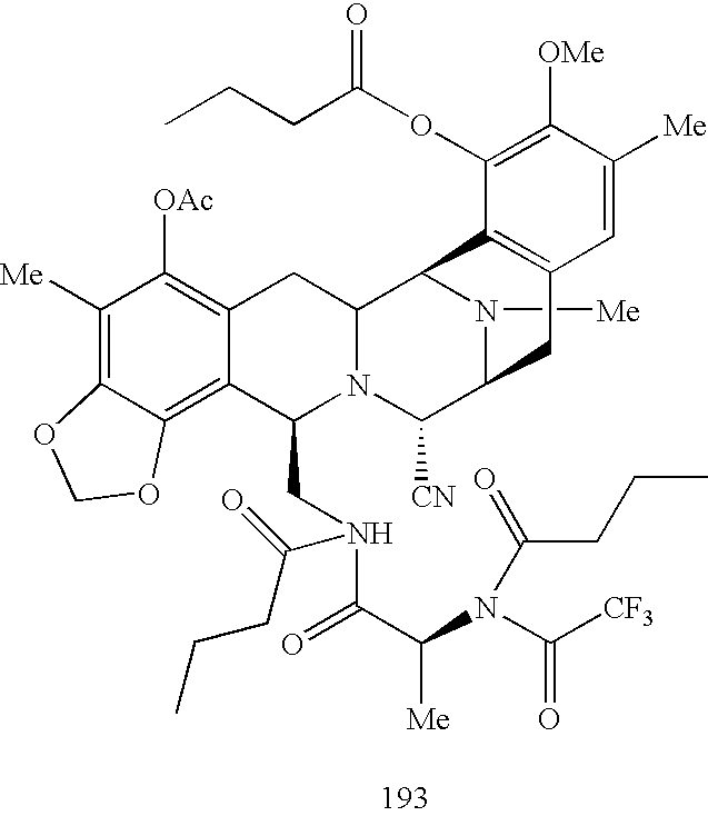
C1([Me])=C2C(=C3C(=C1[OAc])CC1N(C3CN(C(=O)C(N(C([CF3])=O)C(CCC)=O)[Me])C(CCC)=O)C([CN])C3N([Me])C1C1=C(C3)C=C([Me])C([OMe])=C1OC(=O)CCC)OCO2
